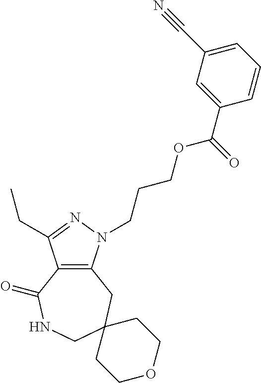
C12=C(N(CCCOC(C3=CC(C#N)=CC=C3)=O)N=C1CC)CC1(CNC2=O)CCOCC1
